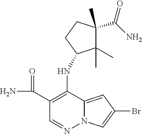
C12=CC(Br)=CN1N=CC(C(=O)N)=C2NC1C(C)(C)C(C)(C(N)=O)CC1
